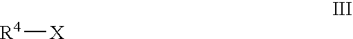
[R4][X]
